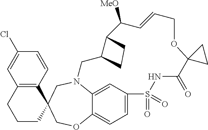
N12C3=CC(=CC=C3OCC3(C4=C(C=C(Cl)C=C4)CCC3)C1)S(=O)(=O)NC(=O)C1(OCC=CC([MeO])C3C(C2)CC3)CC1
